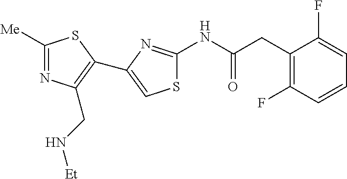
C1([Me])=NC(CN[Et])=C(C2=CSC(NC(CC3=C(F)C=CC=C3F)=O)=N2)S1
